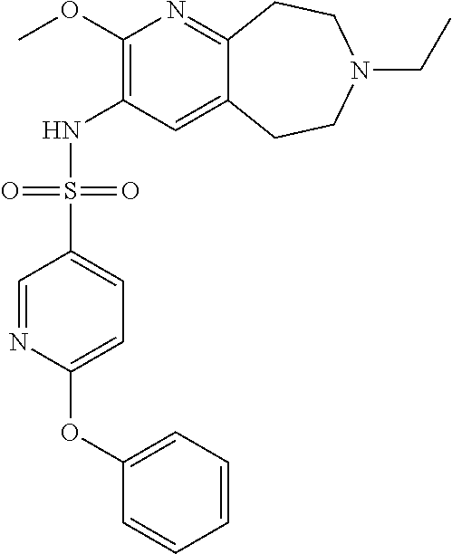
C12=NC(OC)=C(NS(C3=CC=C(OC4=CC=CC=C4)N=C3)(=O)=O)C=C1CCN(CC)CC2
